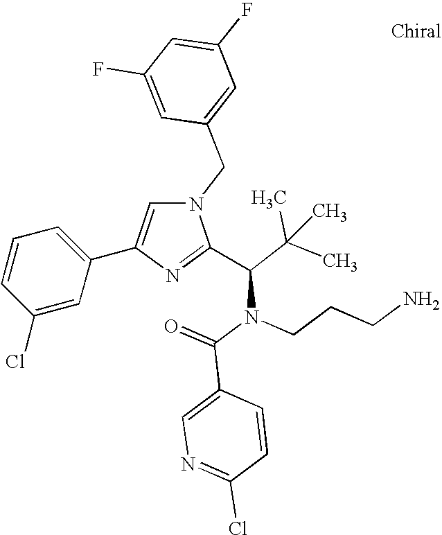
N1(CC2=CC(F)=CC(F)=C2)C=C(C2=CC=CC(Cl)=C2)N=C1C(C(C)(C)C)N(C(=O)C1=CN=C(Cl)C=C1)CCCN
